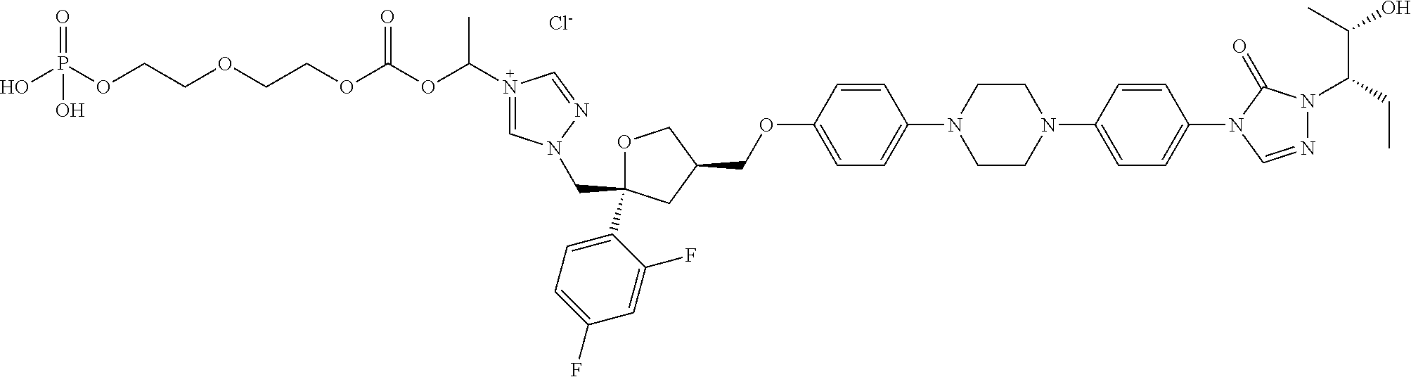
[Cl-].C1OC(C2=CC=C(F)C=C2F)(CN2C=N(C(OC(OCCOCCOP(O)(=O)O)=O)C)C=N2)CC1COC1=CC=C(N2CCN(C3=CC=C(N4C=NN(C(CC)C(O)C)C4=O)C=C3)CC2)C=C1
